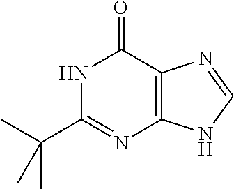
N1C(C(C)(C)C)=NC2=C(C1=O)N=CN2
